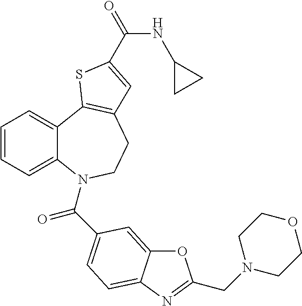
O1C2=CC(C(=O)N3C4=CC=CC=C4C4=C(CC3)C=C(C(=O)NC3CC3)S4)=CC=C2N=C1CN1CCOCC1
